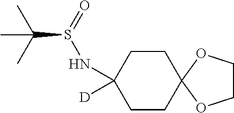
C1CC2(CCC1(NS(C(C)(C)C)=O)[D])OCCO2
